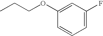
C1=C(F)C=C(OCCC)C=C1
